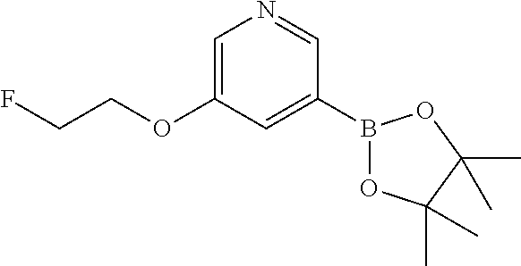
O(C1=CN=CC(B2OC(C)(C)C(C)(C)O2)=C1)CCF
